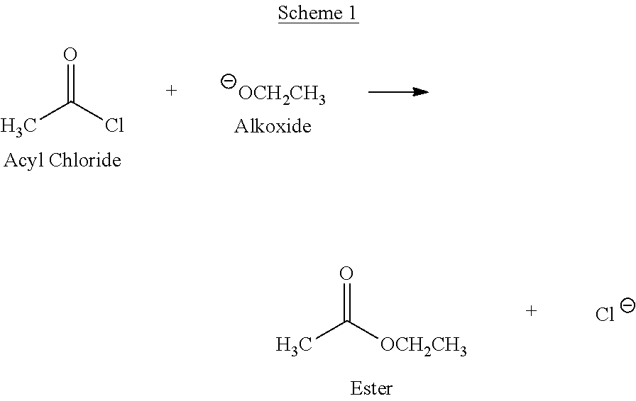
CC([OCH2CH3])=O.[Cl-].CC(Cl)=O.[OCH2CH3]
